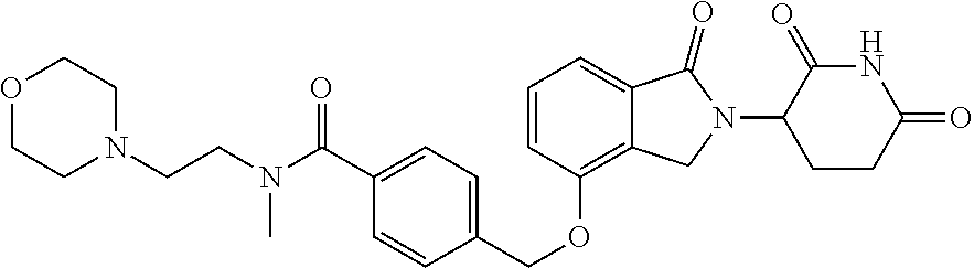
C1=CC(OCC2=CC=C(C(=O)N(CCN3CCOCC3)C)C=C2)=C2C(=C1)C(=O)N(C1CCC(=O)NC1=O)C2
